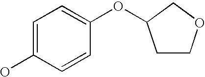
C1=C(O)C=CC(OC2CCOC2)=C1
